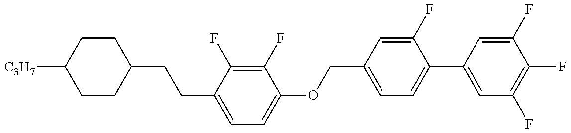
C1CC(CCC2=CC=C(OCC3=CC=C(C4=CC(F)=C(F)C(F)=C4)C(F)=C3)C(F)=C2F)CCC1[C3H7]
